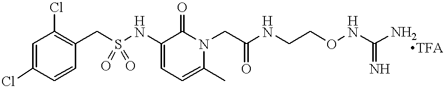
C1=C(Cl)C=CC(CS(NC2=CC=C(C)N(CC(NCCONC(N)=N)=O)C2=O)(=O)=O)=C1Cl.[TFA]
